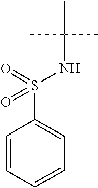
C1=CC=CC=C1S(=O)(=O)NC(C)(C)C
